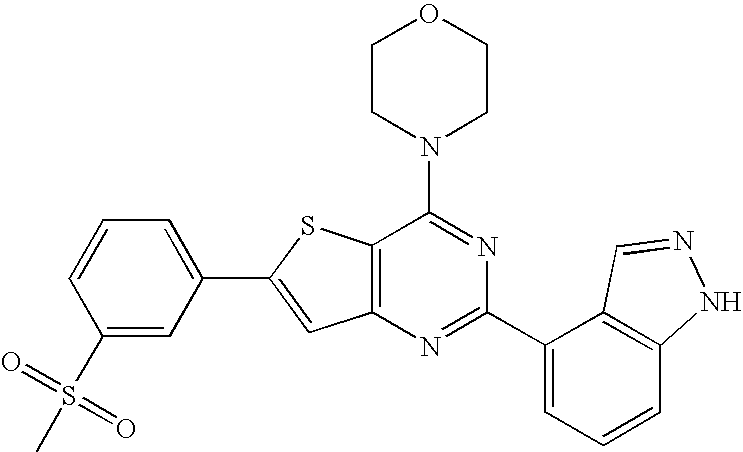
C1CN(C2=NC(C3=CC=CC4=C3C=NN4)=NC3=C2SC(C2=CC=CC(S(C)(=O)=O)=C2)=C3)CCO1
